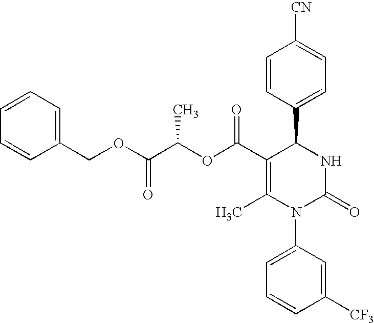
C1=CC(C2C(C(=O)OC(C(OCC3=CC=CC=C3)=O)C)=C(C)N(C3=CC=CC([CF3])=C3)C(=O)N2)=CC=C1[CN]
